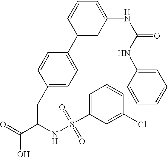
C1(CC(C(=O)O)NS(C2=CC=CC(Cl)=C2)(=O)=O)=CC=C(C2=CC(NC(=O)NC3=CC=CC=C3)=CC=C2)C=C1
